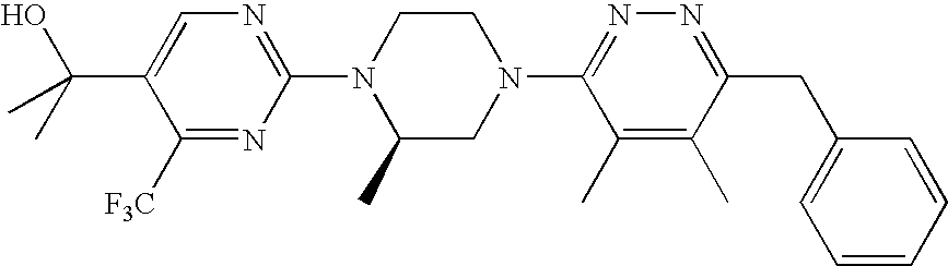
C1([F3C])=NC(N2C(C)CN(C3=NN=C(CC4=CC=CC=C4)C(C)=C3C)CC2)=NC=C1C(C)(O)C
